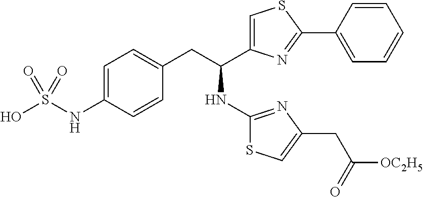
OS(=O)(NC1=CC=C(CC(NC2=NC(CC([OC2H5])=O)=CS2)C2=CSC(C3=CC=CC=C3)=N2)C=C1)=O
